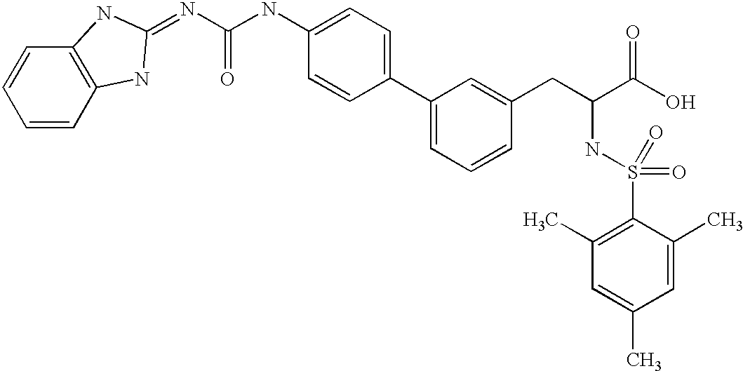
N(C(NC1=CC=C(C2=CC=CC(CC(NS(=O)(=O)C3=C(C)C=C(C)C=C3C)C(=O)O)=C2)C=C1)=O)=C1NC2=C(C=CC=C2)N1
